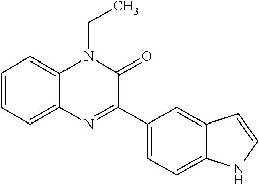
C12=CC=CC=C1N(CC)C(=O)C(C1=CC=C3C(=C1)C=CN3)=N2
